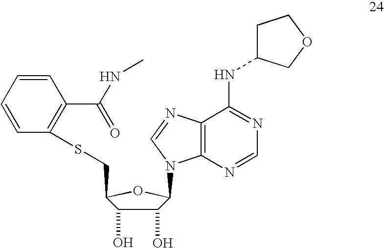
C1(O)C(O)C(CSC2=C(C(NC)=O)C=CC=C2)OC1N1C2=C(N=C1)C(NC1CCOC1)=NC=N2
